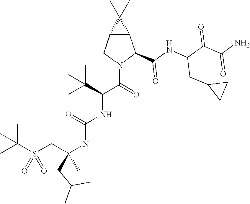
C12C(CN(C(=O)C(NC(NC(CS(C(C)(C)C)(=O)=O)(C)CC(C)C)=O)C(C)(C)C)C1C(NC(C(C(N)=O)=O)CC1CC1)=O)C2(C)C
